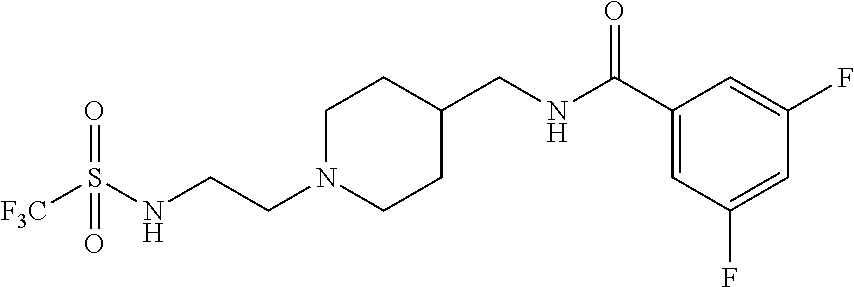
C(CN1CCC(CNC(C2=CC(F)=CC(F)=C2)=O)CC1)NS([F3C])(=O)=O
